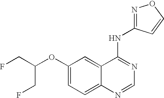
FCC(OC1=CC=C2C(=C1)C(NC1=NOC=C1)=NC=N2)CF
